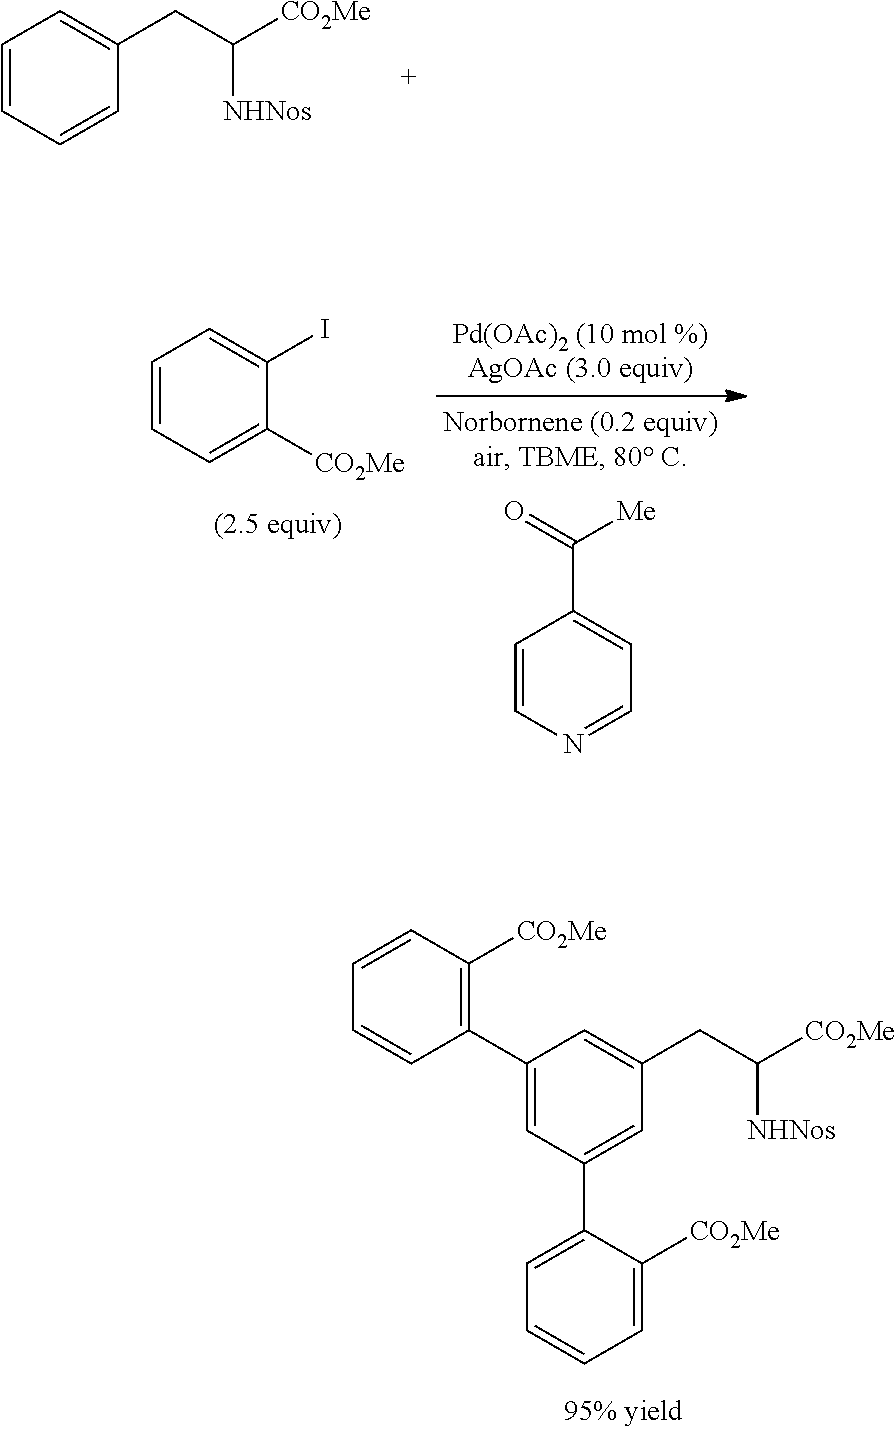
C1=CC=CC(CC([NHNos])[CO2Me])=C1.C1=CN=CC=C1C([Me])=O.C1=CC=C([CO2Me])C(I)=C1.C1=C(C2=C([CO2Me])C=CC=C2)C=C(CC([NHNos])[CO2Me])C=C1C1=CC=CC=C1[CO2Me]
